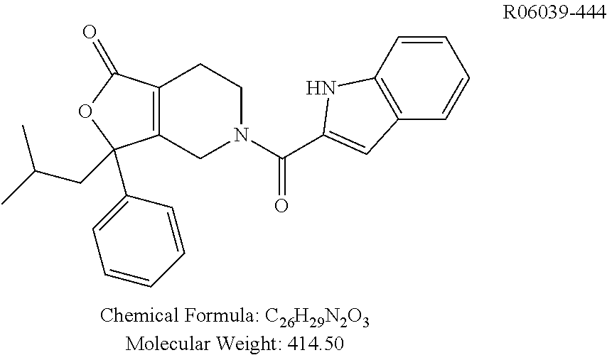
C12=C(CN(C(=O)C3=CC4=C(C=CC=C4)N3)CC1)C(C1=CC=CC=C1)(CC(C)C)OC2=O
